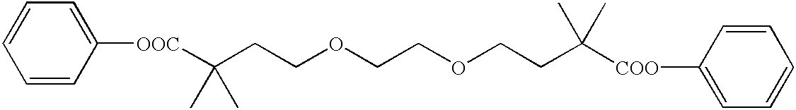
[OOC](C(CCOCCOCCC([COO]C1=CC=CC=C1)(C)C)(C)C)C1=CC=CC=C1
